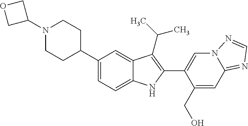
C1(N2CCC(C3=CC=C4C(=C3)C(C(C)C)=C(C3=CN5C(=NC=N5)C=C3CO)N4)CC2)COC1
